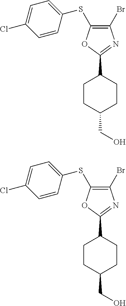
C1=CC(SC2=C(Br)N=C(C3CCC(CO)CC3)O2)=CC=C1Cl.C1=CC(SC2=C(Br)N=C(C3CCC(CO)CC3)O2)=CC=C1Cl
